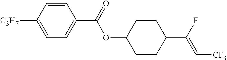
C1CC(C(F)=C[CF3])CCC1OC(C1=CC=C([C3H7])C=C1)=O
